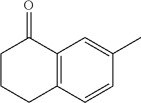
C1=CC2=C(C=C1C)C(=O)CCC2
